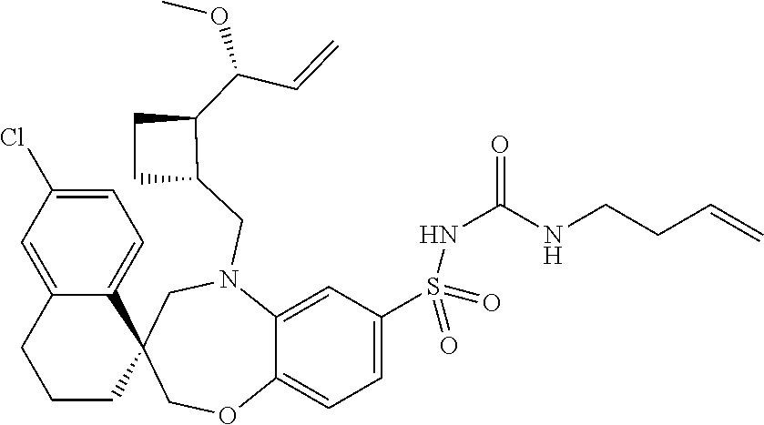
C1(S(=O)(=O)NC(NCCC=C)=O)=CC=C2C(=C1)N(CC1C(C(C=C)OC)CC1)CC1(CO2)C2=CC=C(Cl)C=C2CCC1
